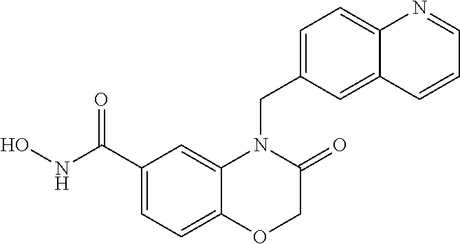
C1(C(NO)=O)=CC=C2C(=C1)N(CC1=CC=C3C(=C1)C=CC=N3)C(=O)CO2
